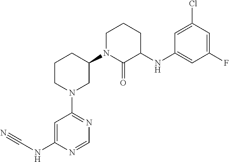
C1=C(NC#N)N=CN=C1N1CC(N2C(=O)C(NC3=CC(F)=CC(Cl)=C3)CCC2)CCC1
